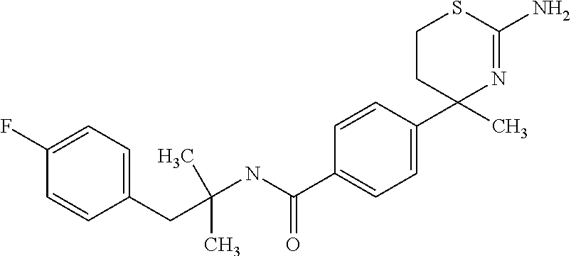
C1CC(C2=CC=C(C(=O)NC(C)(CC3=CC=C(F)C=C3)C)C=C2)(C)N=C(N)S1
